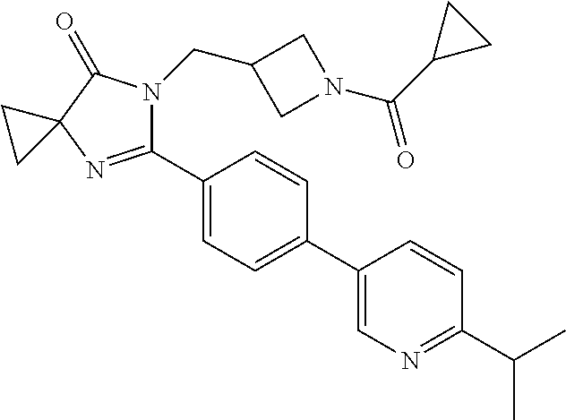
C1(C2=CC=C(C3=CN=C(C(C)C)C=C3)C=C2)=NC2(C(=O)N1CC1CN(C(C3CC3)=O)C1)CC2
